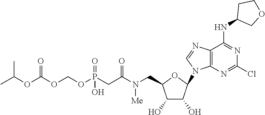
C1(O)C(O)C(N2C3=C(C(NC4COCC4)=NC(Cl)=N3)N=C2)OC1CN(C(CP(OCOC(OC(C)C)=O)(=O)O)=O)[Me]
